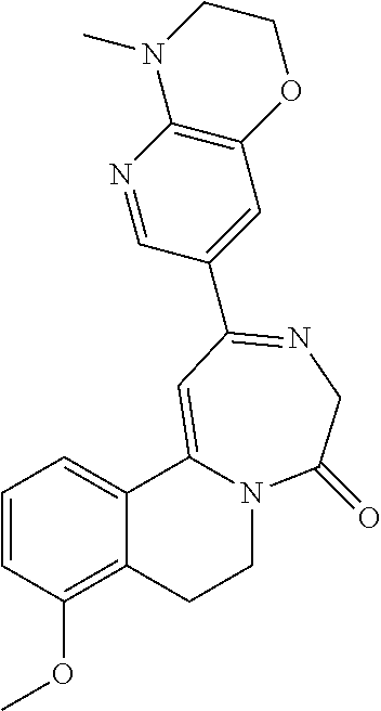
C1=CC(OC)=C2C(=C1)C1=CC(C3=CC4=C(N=C3)N(C)CCO4)=NCC(=O)N1CC2
